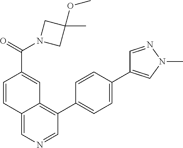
C12=CN=CC(C3=CC=C(C4=CN(C)N=C4)C=C3)=C1C=C(C(=O)N1CC(C)(OC)C1)C=C2
